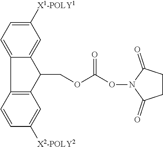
C12=CC=C([X1-POLY1])C=C1C(COC(ON1C(=O)CCC1=O)=O)C1=C2C=CC([X2-POLY2])=C1
